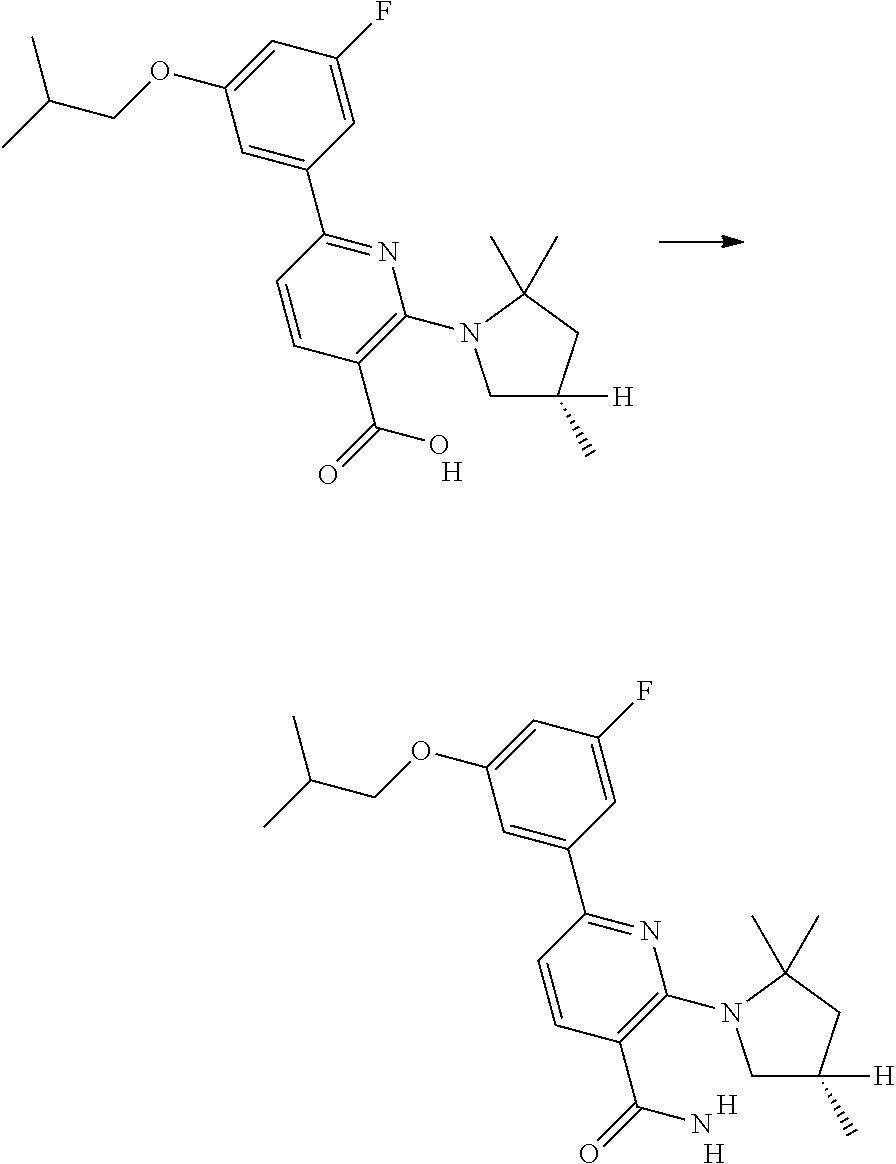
C1=CC(C(=O)O)=C(N2CC([H])(C)CC2(C)C)N=C1C1=CC(OCC(C)C)=CC(F)=C1.[H].C1=CC(C(=O)N)=C(N2CC([H])(C)CC2(C)C)N=C1C1=CC(OCC(C)C)=CC(F)=C1.[H].[H]
